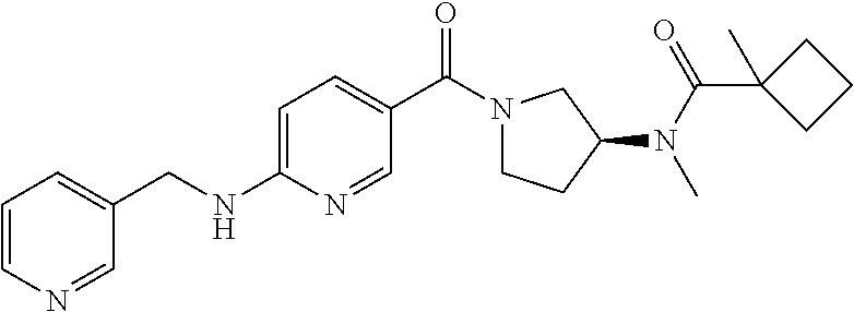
C1=CN=CC(CNC2=CC=C(C(N3CCC(N(C(=O)C4(C)CCC4)C)C3)=O)C=N2)=C1
